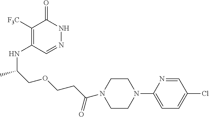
C1([F3C])=C(NC(C)COCCC(N2CCN(C3=CC=C(Cl)C=N3)CC2)=O)C=NNC1=O
